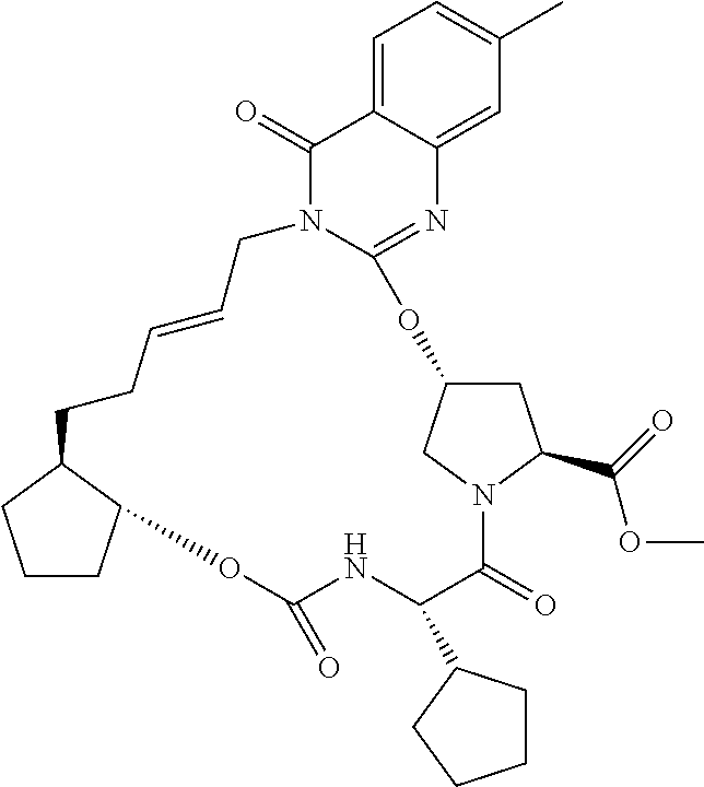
C1CC2C(C1)CCC=CCN1C(=NC3=CC(C)=CC=C3C1=O)OC1CC(C(=O)OC)N(C1)C(=O)C(C1CCCC1)NC(=O)O2
